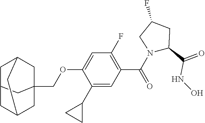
C(OC1=CC(F)=C(C(N2C(C(=O)NO)CC(F)C2)=O)C=C1C1CC1)C12CC3CC(C1)CC(C2)C3
